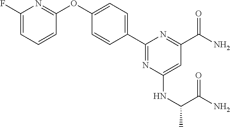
C1(C2=CC=C(OC3=NC(F)=CC=C3)C=C2)=NC(NC(C)C(N)=O)=CC(C(=O)N)=N1
